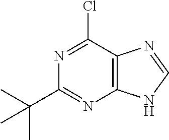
C1(C(C)(C)C)=NC2=C(C(Cl)=N1)N=CN2
